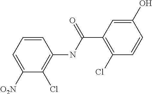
C1([O2N])=CC=CC(NC(C2=C(Cl)C=CC(O)=C2)=O)=C1Cl
